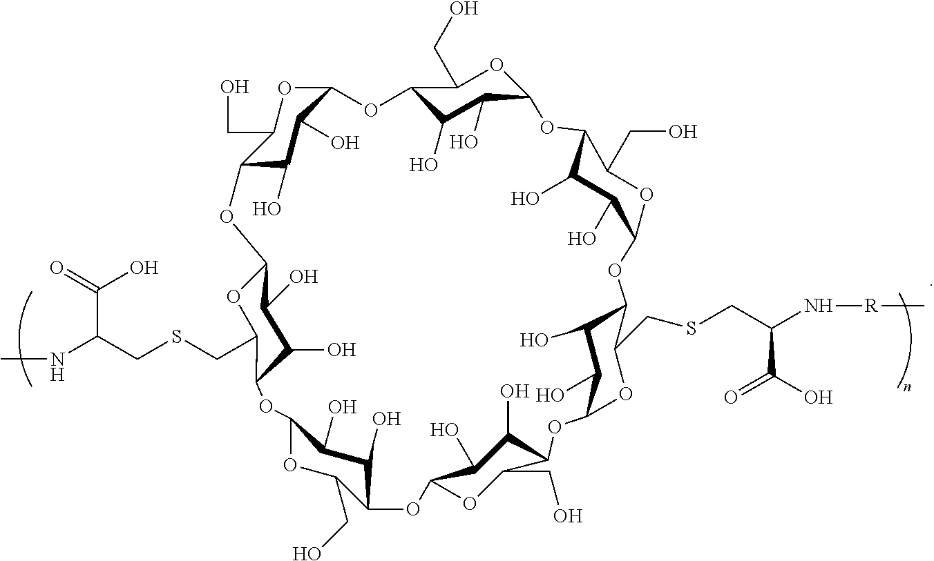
O1C2C(O)C(O)C(OC3C(O)C(O)C(OC3CO)OC3C(O)C(O)C(OC3CSCC(N[R]C)C(O)=O)OC3C(O)C(O)C(OC4C(O)C(O)C(OC4CO)OC4C(CSCC(C(=O)O)NC)OC(C(O)C4O)OC4C(O)C(O)C1OC4CO)OC3CO)OC2CO
